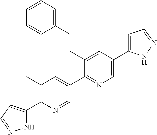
N1C(C2=C(C)C=C(C3=NC=C(C4=CC=NN4)C=C3C=CC3=CC=CC=C3)C=N2)=CC=N1
